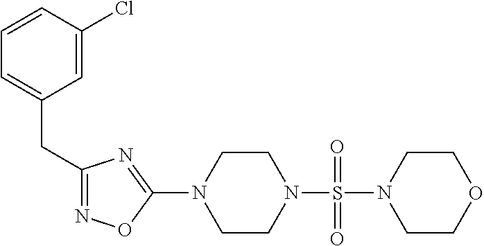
N1=C(CC2=CC=CC(Cl)=C2)N=C(N2CCN(S(=O)(N3CCOCC3)=O)CC2)O1
